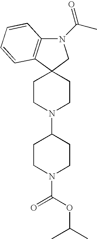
N1(C(C)=O)C2=C(C3(C1)CCN(C1CCN(C(OC(C)C)=O)CC1)CC3)C=CC=C2
